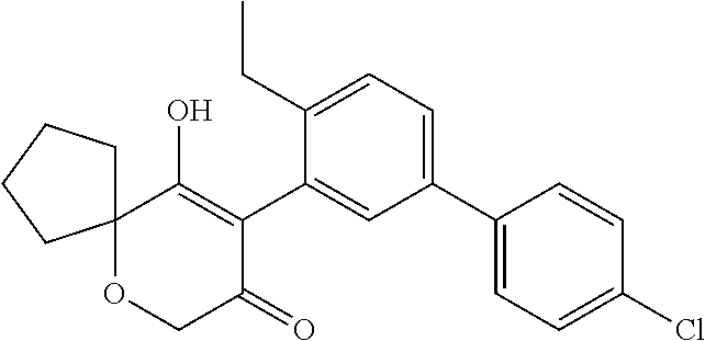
C1(C2=CC=C(CC)C(C3=C(O)C4(OCC3=O)CCCC4)=C2)=CC=C(Cl)C=C1
